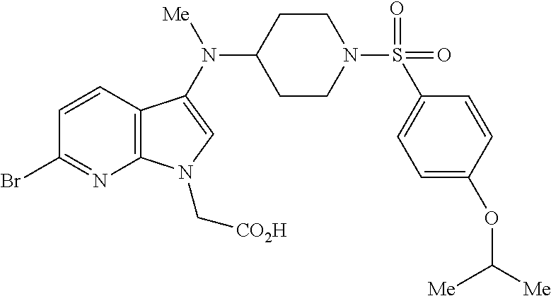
C12=C(C=CC(Br)=N1)C(N(C1CCN(S(C3=CC=C(OC([Me])[Me])C=C3)(=O)=O)CC1)[Me])=CN2C[CO2H]
